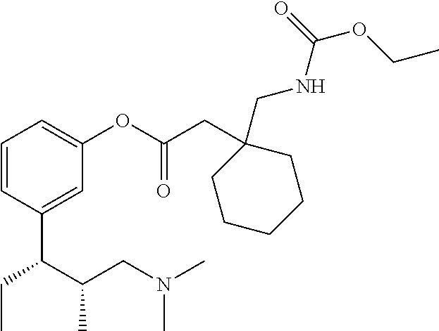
C1=CC(C(C(CN(C)C)C)CC)=CC(OC(CC2(CNC(OCC)=O)CCCCC2)=O)=C1
